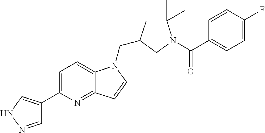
C1=NNC=C1C1=CC=C2C(=N1)C=CN2CC1CC(C)(C)N(C(C2=CC=C(F)C=C2)=O)C1
